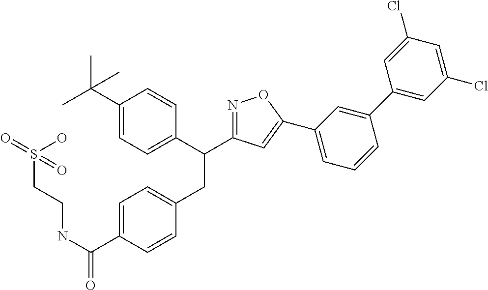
C1(C(C)(C)C)=CC=C(C(CC2=CC=C(C(NCCS(=O)(O)=O)=O)C=C2)C2=NOC(C3=CC=CC(C4=CC(Cl)=CC(Cl)=C4)=C3)=C2)C=C1
